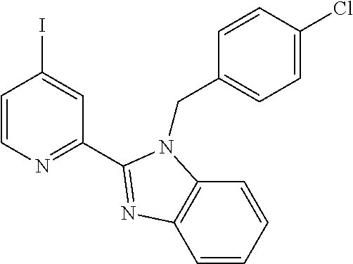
C1=CN=C(C2=NC3=C(N2CC2=CC=C(Cl)C=C2)C=CC=C3)C=C1I
